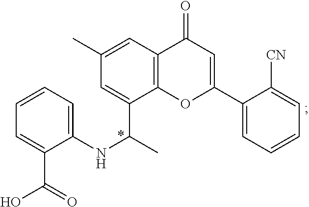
C1(NC(C)C2=CC(C)=CC3=C2OC(C2=CC=CC=C2[CN])=CC3=O)=CC=CC=C1C(=O)O
